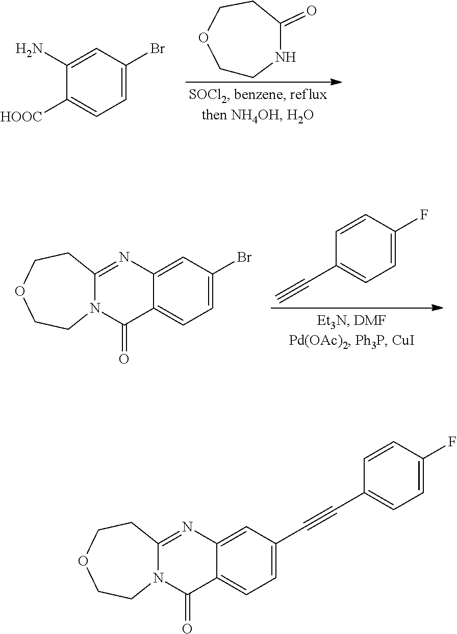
C1CNC(=O)CCO1.C1(N)=CC(Br)=CC=C1[HOOC].C1=CC(F)=CC=C1C#C.C12=NC3=CC(Br)=CC=C3C(=O)N1CCOCC2.C12=NC3=CC(C#CC4=CC=C(F)C=C4)=CC=C3C(=O)N1CCOCC2
